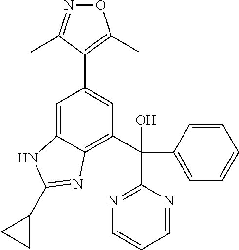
C1=C2C(=C(C(C3=NC=CC=N3)(C3=CC=CC=C3)O)C=C1C1=C(C)ON=C1C)N=C(C1CC1)N2
